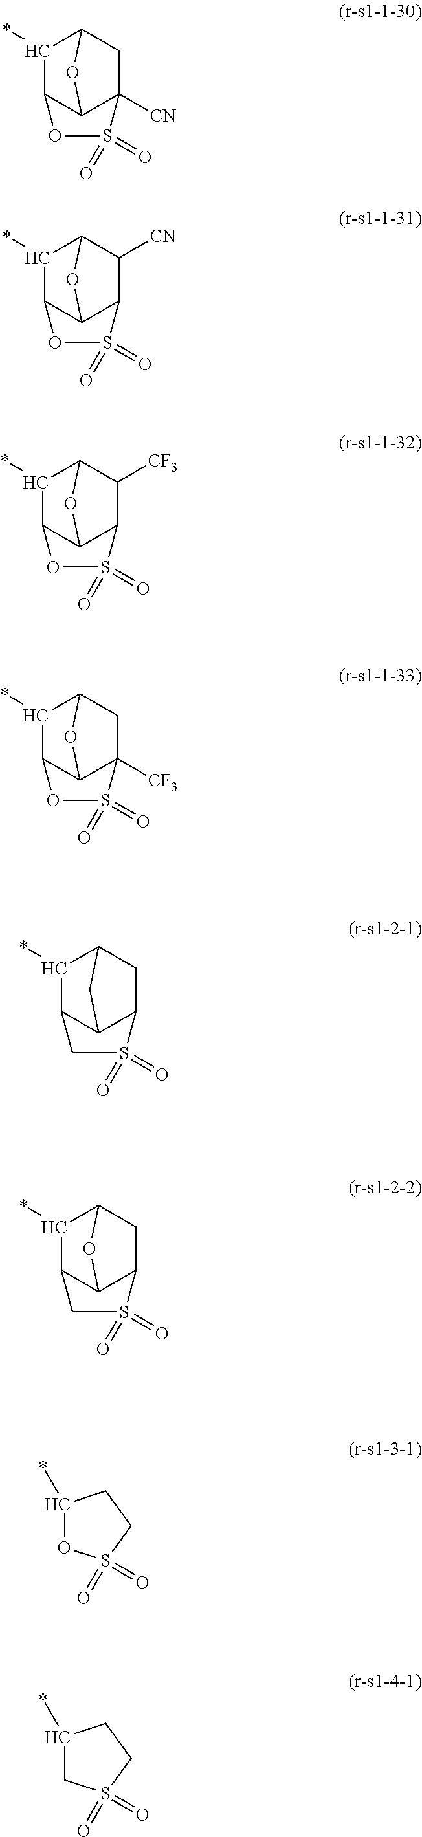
C12([CN])C3C(C(*)C(C1)O3)OS2(=O)=O.C12C3C(C(*)C(C1[CN])O3)OS2(=O)=O.C12C3C(C(*)C(C1[CF3])O3)OS2(=O)=O.C12([CF3])C3C(C(*)C(C1)O3)OS2(=O)=O.C12C3C(C(*)C(C1)C3)CS2(=O)=O.C12C3C(C(*)C(C1)O3)CS2(=O)=O.C1(*)OS(=O)(=O)CC1.C1(*)CS(=O)(=O)CC1
